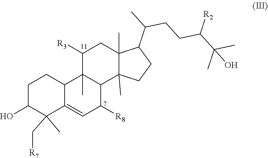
C1C(O)C(C)(C[R7])C2=CC([R8])C3C4(C)CCC(C(C)CCC(C(C)(C)O)[R2])C4(C)CC([R3])C3(C)C2C1
